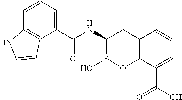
C1(C(NC2B(O)OC3=C(C2)C=CC=C3C(O)=O)=O)=CC=CC2=C1C=CN2
